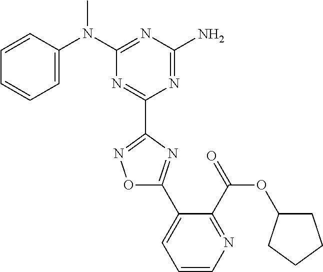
C1=CC(N(C2=NC(N)=NC(C3=NOC(C4=CC=CN=C4C(OC4CCCC4)=O)=N3)=N2)C)=CC=C1
